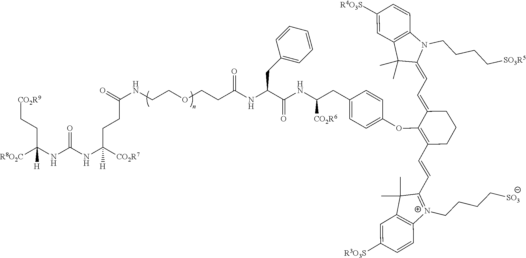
O=C(NCCOCCC(NC(C(NC(CC1=CC=C(OC2=C(C=CC3=[N+](CCCC[SO3])C4=C(C3(C)C)C=C([R3O3S])C=C4)CCCC2=CC=C2N(CCCC[SO3R5])C3=C(C2(C)C)C=C([R4O3S])C=C3)C=C1)[CO2R6])=O)CC1=CC=CC=C1)=O)CCC(NC(NC([R8O2C])(CC[CO2R9])[H])=O)([CO2R7])[H]
